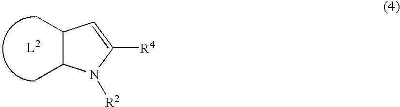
C1(C)C(C)N([R2])C([R4])=C1
